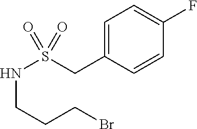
C1=C(CS(NCCCBr)(=O)=O)C=CC(F)=C1
